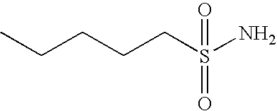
C(CCCS(N)(=O)=O)C
